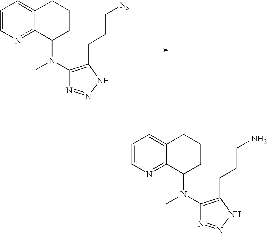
C1=CN=C2C(=C1)CCCC2N(C1=C(CCC[N3])NN=N1)C.C1=CN=C2C(=C1)CCCC2N(C1=C(CCCN)NN=N1)C
